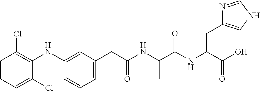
C1=CC=C(Cl)C(NC2=CC(CC(NC(C(NC(C(O)=O)CC3=CNC=N3)=O)C)=O)=CC=C2)=C1Cl
